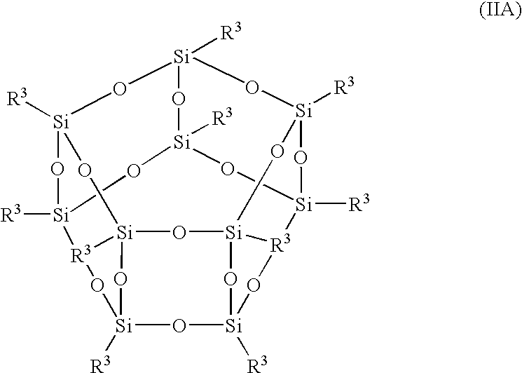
O1[Si]23O[Si]4([R3])O[Si]5([R3])O[Si]16[R3](O5)[Si]1([R3])O[Si]([R3])(O6)O[Si]5([R3])O[Si]([R3])(O[Si]([R3])([R3]2O4)O[Si]([R3])(O5)O1)O3
